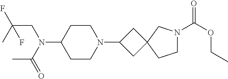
C1CN(C2CC3(C2)CCN(C(OCC)=O)C3)CCC1N(CC(F)(C)F)C(=O)C
